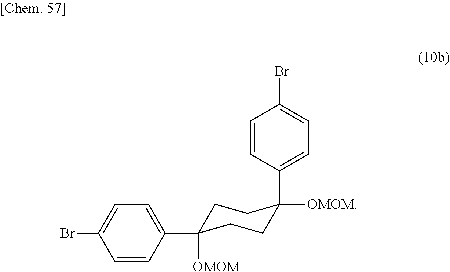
C1=CC(C2([OMOM])CCC([OMOM])(C3=CC=C(Br)C=C3)CC2)=CC=C1Br
